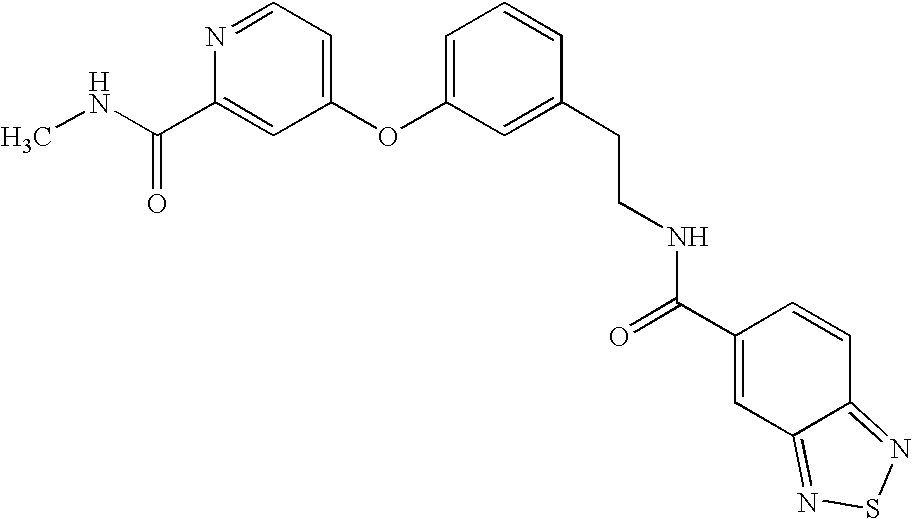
N(C(C1=CC(OC2=CC=CC(CCNC(C3=CC4=NSN=C4C=C3)=O)=C2)=CC=N1)=O)C
